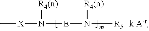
C[X]N([E]N([R5])[R4(n)])[R4(n)]
